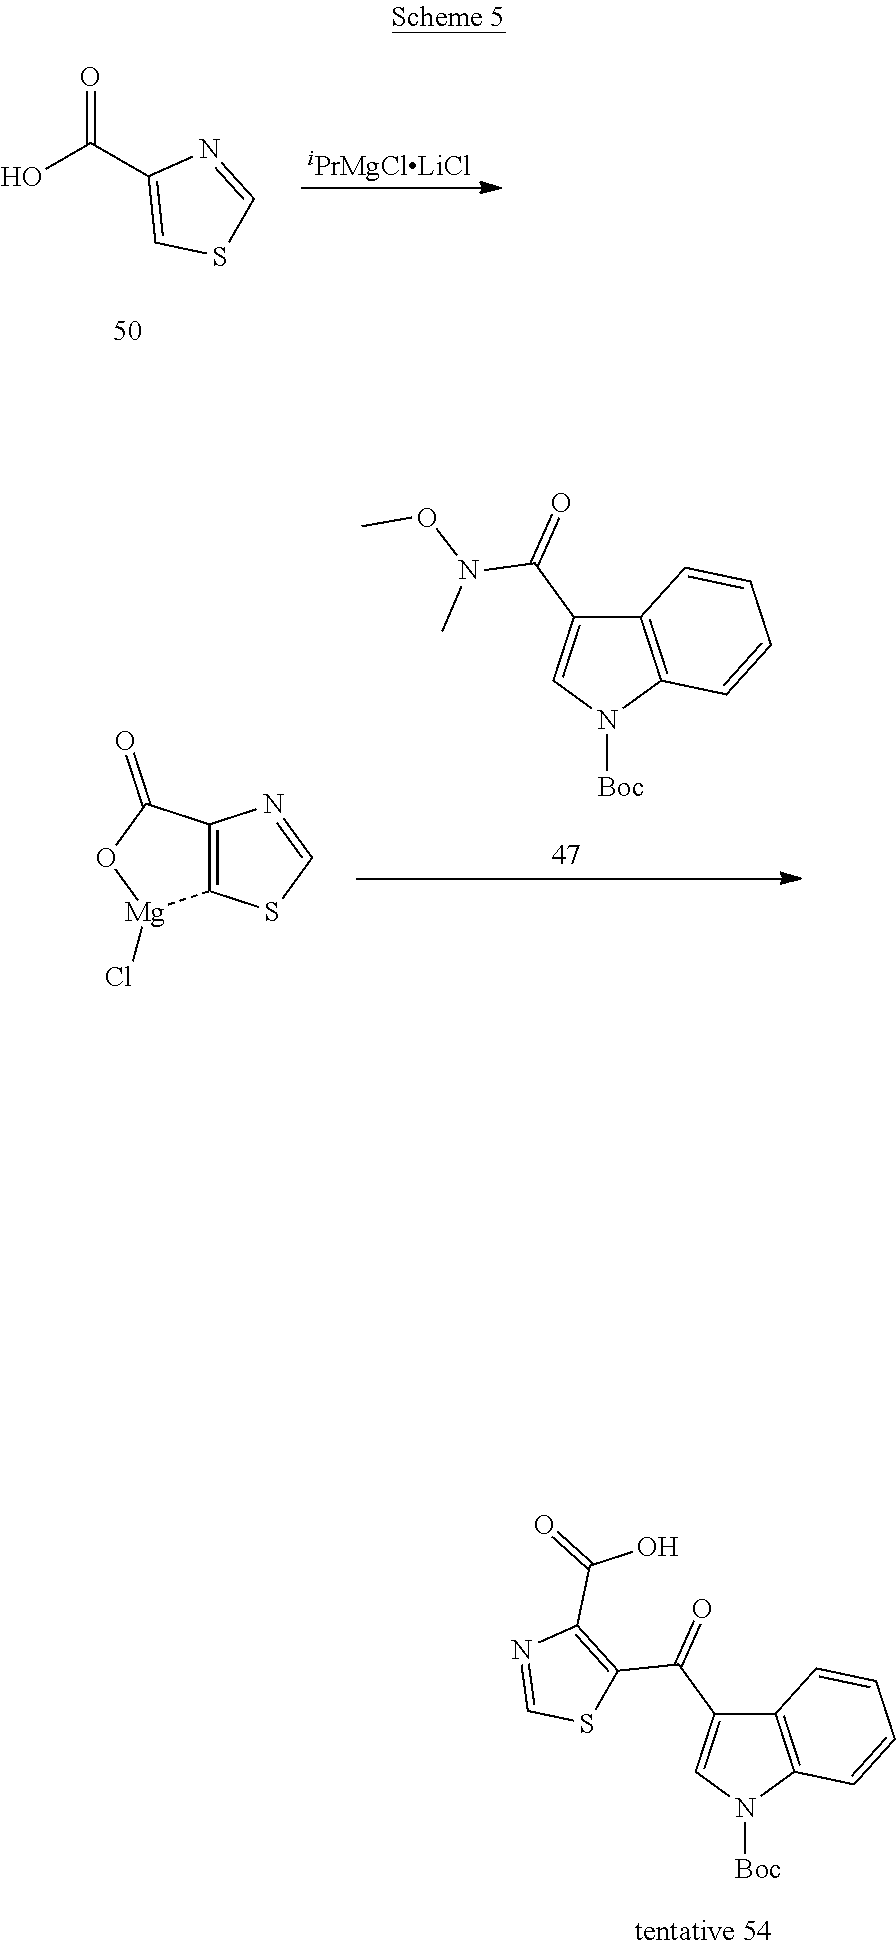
OC(C1=CSC=N1)=O.[iPrMgClLiCl].N(C(C1=CN([Boc])C2=C1C=CC=C2)=O)(OC)C.C12=C(C(=O)O[Mg]1Cl)N=CS2.N1=CSC(C(C2=CN([Boc])C3=C2C=CC=C3)=O)=C1C(=O)O
